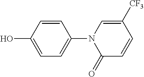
C1=C(O)C=CC(N2C(=O)C=CC([CF3])=C2)=C1
